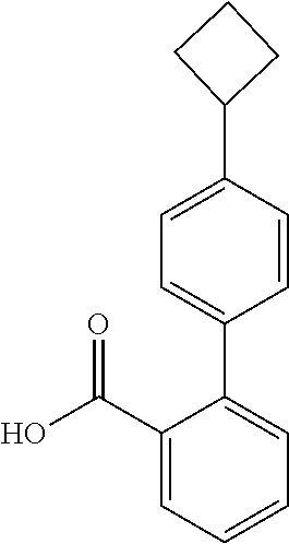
C(C1=CC=CC=C1C1=CC=C(C2CCC2)C=C1)(O)=O
